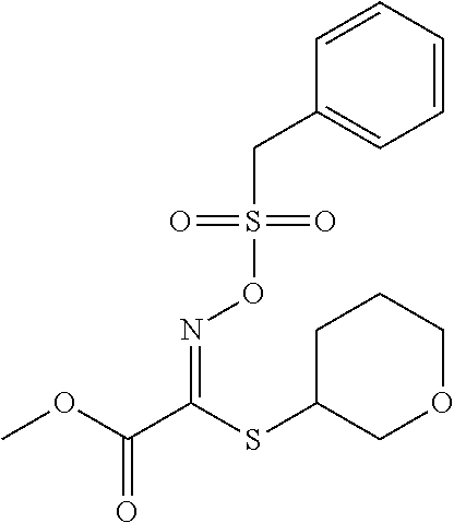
COC(C(SC1COCCC1)=NOS(CC1=CC=CC=C1)(=O)=O)=O
